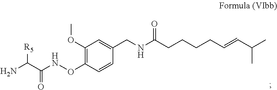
C1(ONC(=O)C(N)[R5])=C(OC)C=C(CNC(CCCCC=CC(C)C)=O)C=C1
